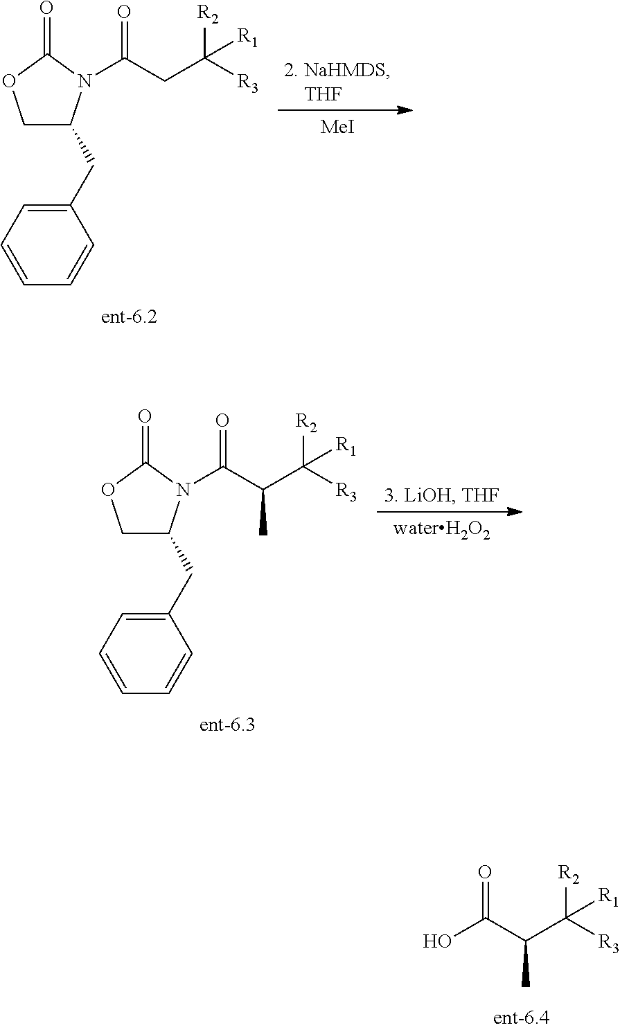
OC(C(C)C([R3])([R2])[R1])=O.C1(CC2COC(=O)N2C(CC([R3])([R2])[R1])=O)=CC=CC=C1.[MeI].C1(CC2COC(=O)N2C(C(C)C([R3])([R2])[R1])=O)=CC=CC=C1
